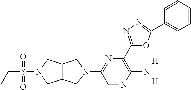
C12C(CN(C3=NC(C4=NN=C(C5=CC=CC=C5)O4)=C(N)N=C3)C1)CN(S(=O)(CC)=O)C2.[H].[H]
